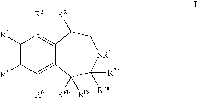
C1([R4])=C([R5])C([R6])=C2C(=C1[R3])C([R2])C[NR1]C([R7b])([R7a])C2([R8a])[R8b]
